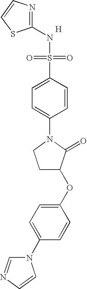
N1=C(NS(=O)(=O)C2=CC=C(N3CCC(OC4=CC=C(N5C=NC=C5)C=C4)C3=O)C=C2)SC=C1.[H]
